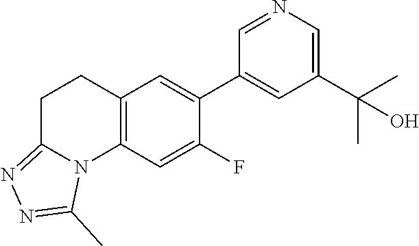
C12=C(C=C(F)C(C3=CC(C(C)(C)O)=CN=C3)=C1)N1C(=NN=C1C)CC2
